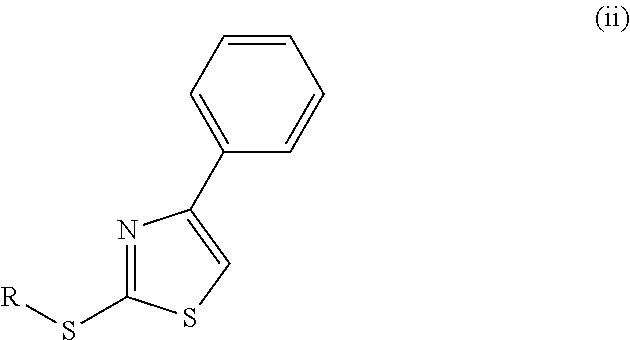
N1=C(S[R])SC=C1C1=CC=CC=C1
